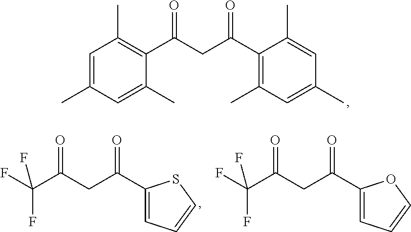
C1=C(C)C=C(C)C(C(CC(C2=C(C)C=C(C)C=C2C)=O)=O)=C1C.C(F)(C(CC(C1=CC=CS1)=O)=O)(F)F.C(F)(C(CC(C1=CC=CO1)=O)=O)(F)F
